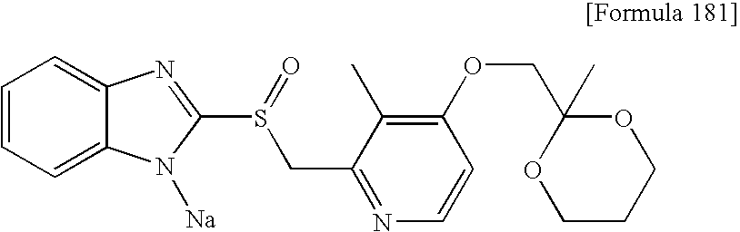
C1=CC=C2C(=C1)N=C(S(=O)CC1=NC=CC(OCC3(C)OCCCO3)=C1C)N2[Na]
